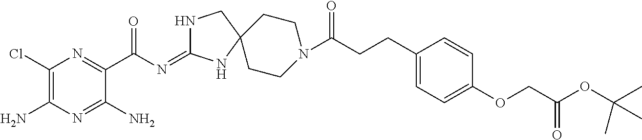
C1(Cl)=C(N)N=C(N)C(C(N=C2NCC3(N2)CCN(C(CCC2=CC=C(OCC(OC(C)(C)C)=O)C=C2)=O)CC3)=O)=N1
